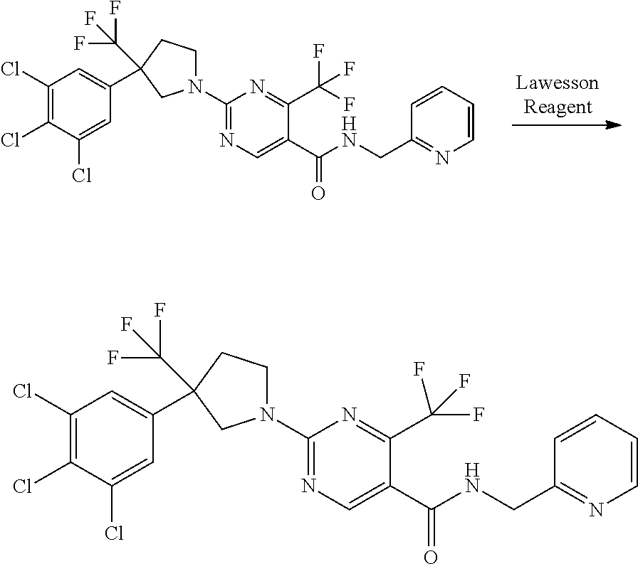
C1(Cl)=C(Cl)C(Cl)=CC(C2(C(F)(F)F)CCN(C3=NC=C(C(NCC4=NC=CC=C4)=O)C(C(F)(F)F)=N3)C2)=C1.C1(Cl)=C(Cl)C(Cl)=CC(C2(C(F)(F)F)CCN(C3=NC=C(C(NCC4=NC=CC=C4)=O)C(C(F)(F)F)=N3)C2)=C1
